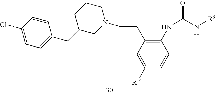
C1(Cl)=CC=C(CC2CCCN(CCC3=C(NC(O)N[R3])C=CC([R14])=C3)C2)C=C1
